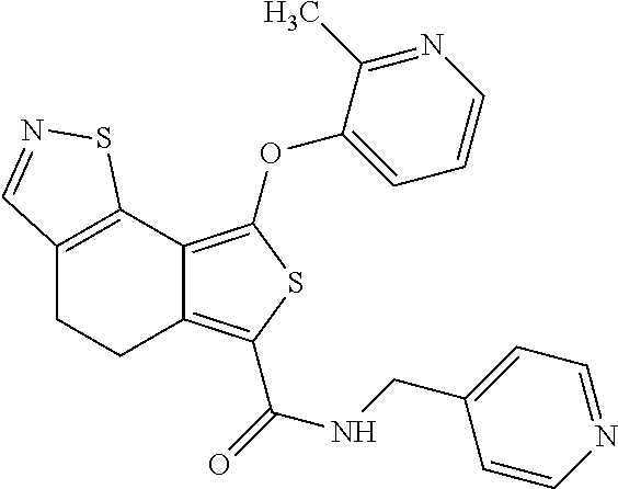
C12=C(C3=C(OC4=CC=CN=C4C)SC(C(=O)NCC4=CC=NC=C4)=C3CC1)SN=C2
